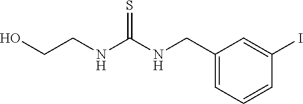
C1(CNC(NCCO)=S)=CC=CC(I)=C1
